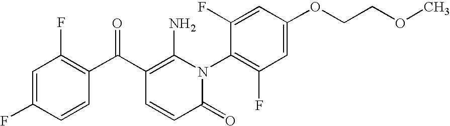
C1(=O)N(C2=C(F)C=C(OCCOC)C=C2F)C(N)=C(C(C2=C(F)C=C(F)C=C2)=O)C=C1
